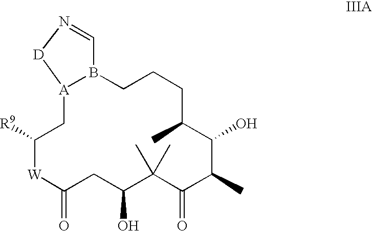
C1([R9])[W]C(=O)CC(O)C(C)(C)C(=O)C(C)C(O)C(C)CCCB2[A](C1)[D]N=C2
